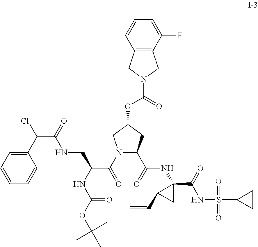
O=C(OC1CN(C(=O)C(NC(OC(C)(C)C)=O)CNC(C(C2=CC=CC=C2)Cl)=O)C(C(=O)NC2(C(=O)NS(=O)(=O)C3CC3)CC2C=C)C1)N1CC2=C(C1)C=CC=C2F
